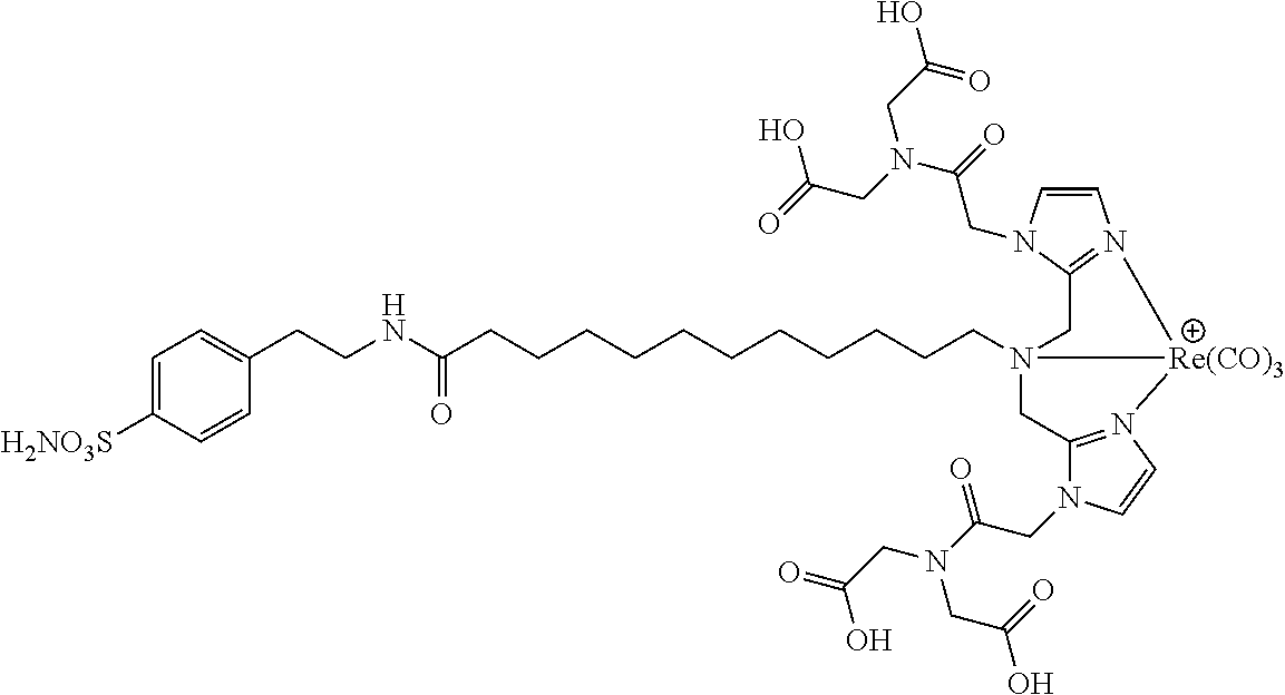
C1=C([H2NO3S])C=CC(CCNC(CCCCCCCCCCCN23CC4=N(C=CN4CC(N(CC(=O)O)CC(O)=O)=O)[Re(CO)3]2N2=C(C3)N(CC(N(CC(=O)O)CC(O)=O)=O)C=C2)=O)=C1
